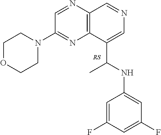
C12=C(N=CC(N3CCOCC3)=N1)C=NC=C2C(NC1=CC(F)=CC(F)=C1)C
